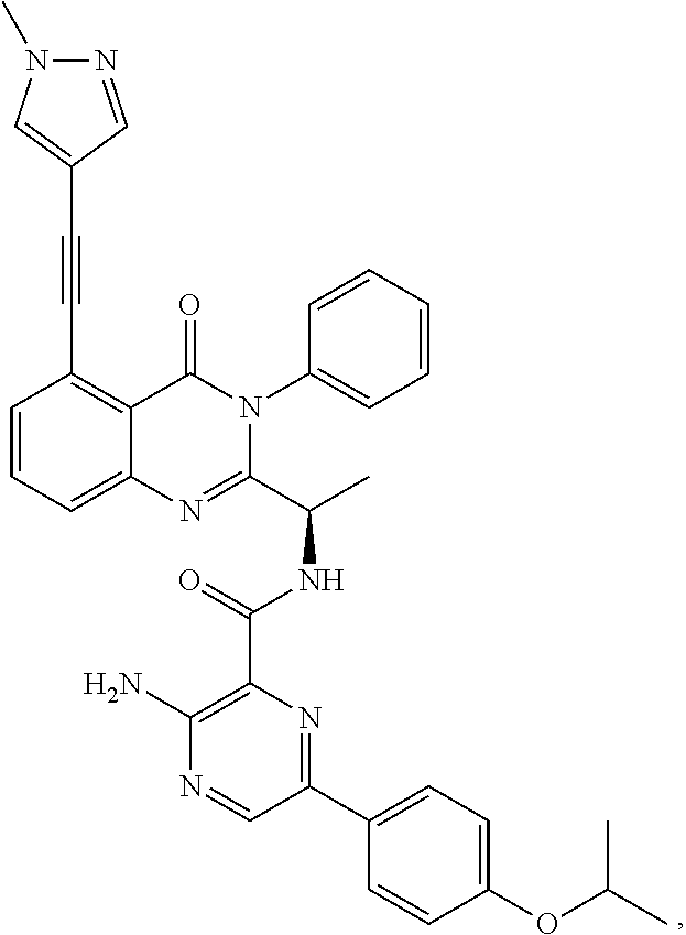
C(C1=C2C(=CC=C1)N=C(C(C)NC(=O)C1=C(N)N=CC(C3=CC=C(OC(C)C)C=C3)=N1)N(C1=CC=CC=C1)C2=O)#CC1=CN(C)N=C1
